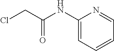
ClCC(NC1=CC=CC=N1)=O
